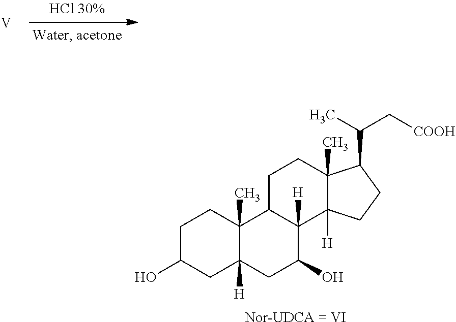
[V].C1C(O)CC2([H])C(C)(C1)C1C([H])(C(O)C2)C2([H])C(C)(CC1)C(C(C)C[COOH])CC2.[Nor-UDCA = VI]
